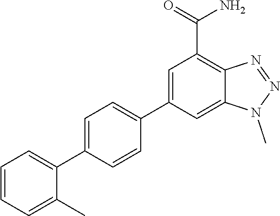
C1=CC=C(C)C(C2=CC=C(C3=CC(C(=O)N)=C4C(=C3)N(C)N=N4)C=C2)=C1
